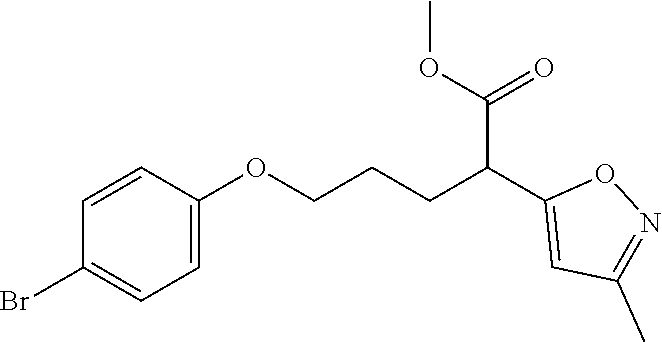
C1=CC(OCCCC(C2=CC(C)=NO2)C(OC)=O)=CC=C1Br
